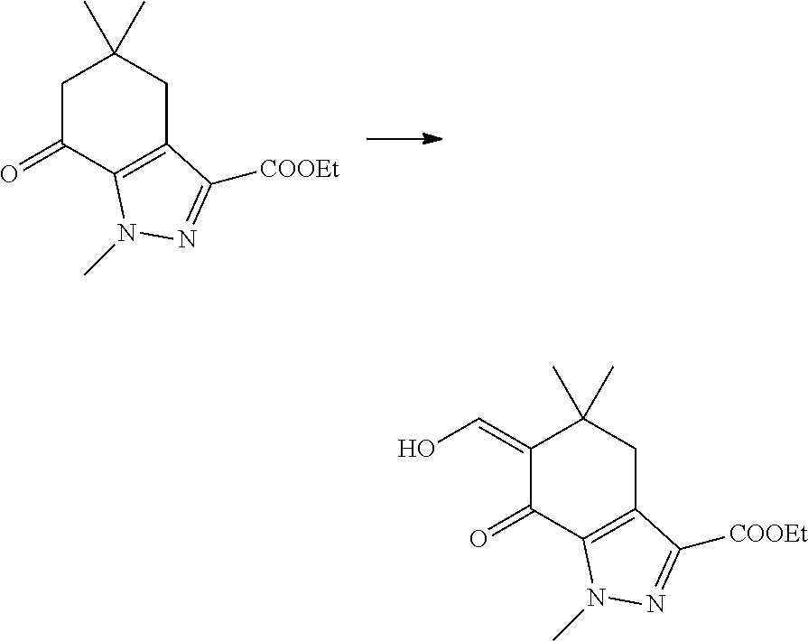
C1C(=O)C2=C(CC1(C)C)C([COOEt])=NN2C.C1(=CO)C(=O)C2=C(CC1(C)C)C([COOEt])=NN2C
